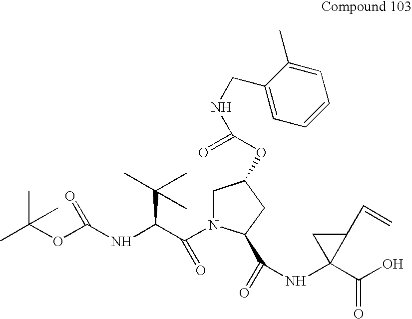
CC(OC(NC(C(=O)N1CC(OC(=O)NCC2=CC=CC=C2C)CC1C(=O)NC1(C(O)=O)C(C=C)C1)C(C)(C)C)=O)(C)C
